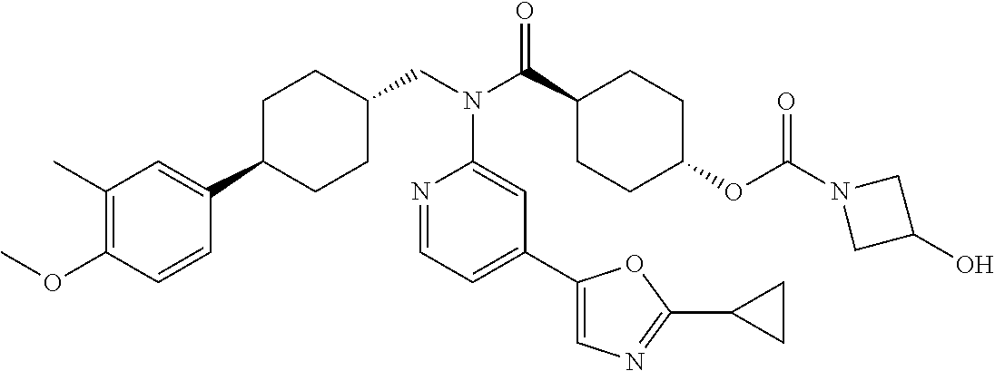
C1(C)=C(OC)C=CC(C2CCC(CN(C(C3CCC(OC(N4CC(O)C4)=O)CC3)=O)C3=CC(C4=CN=C(C5CC5)O4)=CC=N3)CC2)=C1
